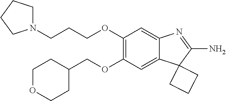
C1(OCC2CCOCC2)=C(OCCCN2CCCC2)C=C2C(=C1)C1(C(N)=N2)CCC1
